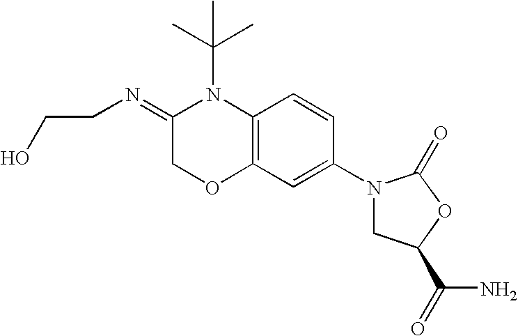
C12=C(C=CC(N3CC(C(N)=O)OC3=O)=C1)N(C(C)(C)C)C(=NCCO)CO2
